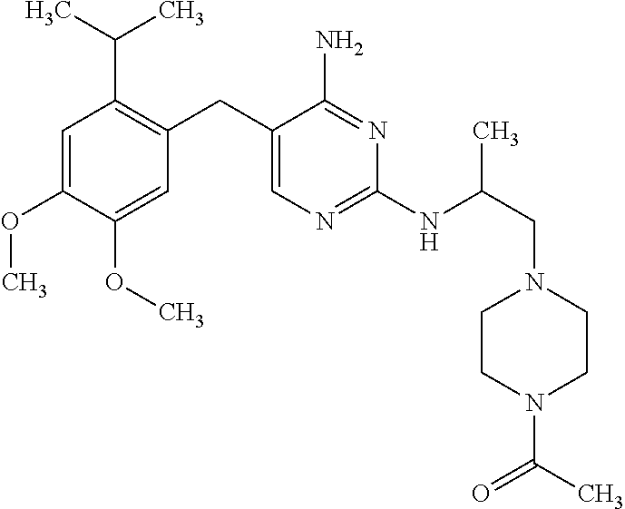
C1=C(OC)C(OC)=CC(CC2=CN=C(NC(CN3CCN(C(=O)C)CC3)C)N=C2N)=C1C(C)C
